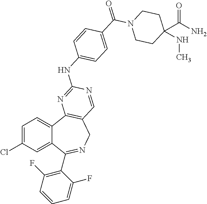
C1=C(Cl)C=C2C(=C1)C1=C(CN=C2C2=C(F)C=CC=C2F)C=NC(NC2=CC=C(C(=O)N3CCC(C(N)=O)(NC)CC3)C=C2)=N1
